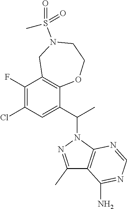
C1(F)=C(Cl)C=C(C(C)N2N=C(C)C3=C2N=CN=C3N)C2=C1CN(S(=O)(=O)C)CCO2
